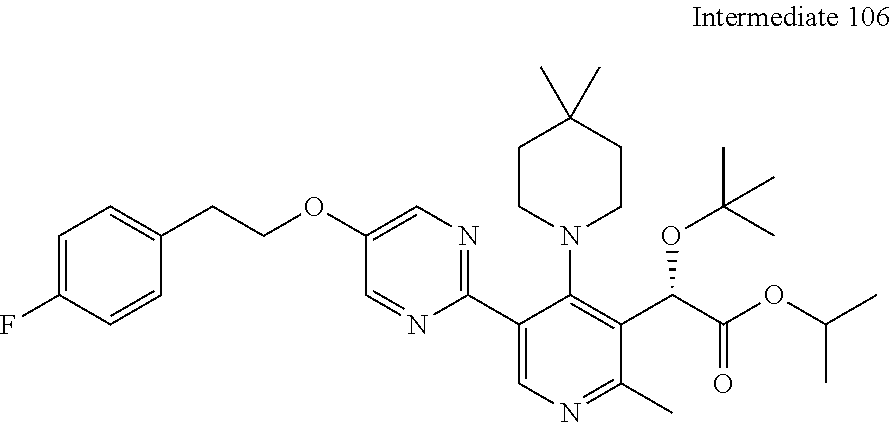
C1=C(F)C=CC(CCOC2=CN=C(C3=CN=C(C)C(C(C(OC(C)C)=O)OC(C)(C)C)=C3N3CCC(C)(C)CC3)N=C2)=C1
